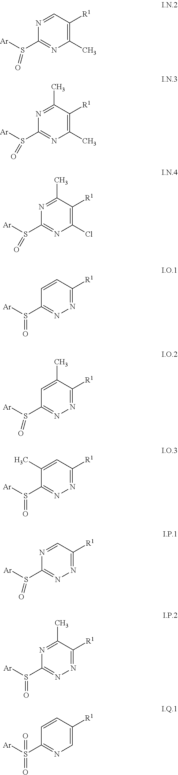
C1(S([Ar])=O)=NN=C([R1])C(C)=N1.C1(S([Ar])=O)=NC(C)=C([R1])C(C)=N1.C1(S([Ar])=O)=NC(C)=C([R1])C=N1.C1(S([Ar])=O)=NC(Cl)=C([R1])C(C)=N1.C1(S([Ar])=O)=NN=C([R1])C=C1.C1(S([Ar])=O)=NN=C([R1])C(C)=C1.C1(S([Ar])=O)=NN=C([R1])C=C1C.C1(S([Ar])=O)=NN=C([R1])C=N1.C1(S([Ar])(=O)=O)=NC=C([R1])C=C1
